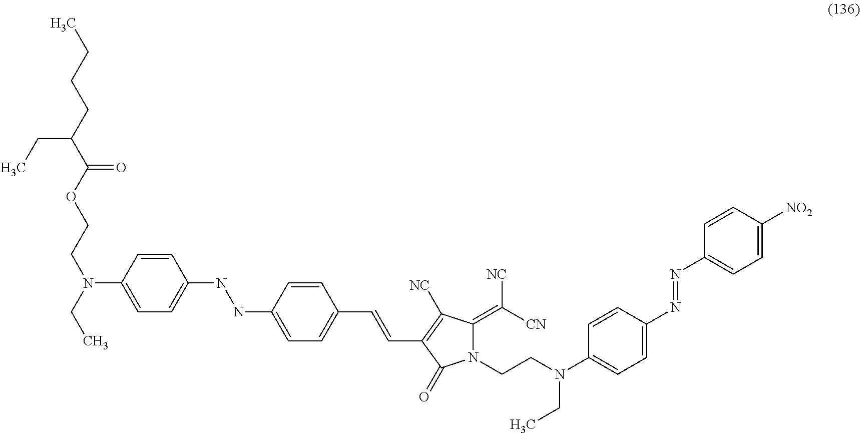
C1=CC(N(CC)CCOC(C(CCCC)CC)=O)=CC=C1NNC1=CC=C(C=CC2=C([NC])C(=C([CN])[NC])N(CCN(C3=CC=C(N=NC4=CC=C([NO2])C=C4)C=C3)CC)C2=O)C=C1
